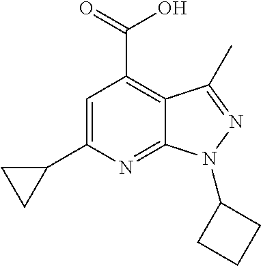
C1=C(C2CC2)N=C2C(=C1C(=O)O)C(C)=NN2C1CCC1
